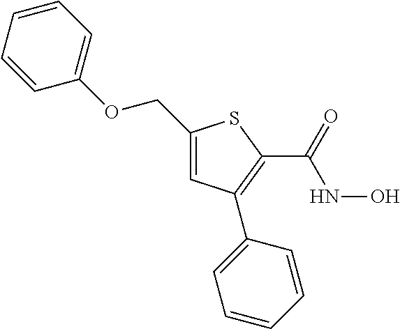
C1=CC=CC(C2=C(C(=O)NO)SC(COC3=CC=CC=C3)=C2)=C1
